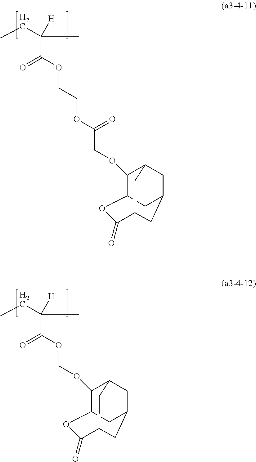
O(C(=O)C(CC)(C)[H])CCOC(COC1C2CC3CC1CC(C3)C(=O)O2)=O.C12CC3CC(CC(C3)C(=O)O1)C2OCOC(=O)C(CC)(C)[H]
